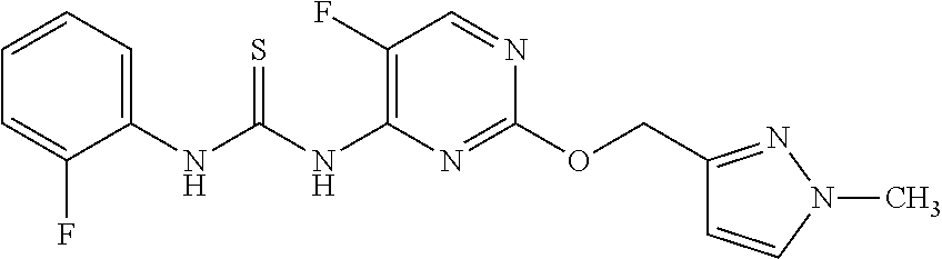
C1(F)=C(NC(NC2=CC=CC=C2F)=S)N=C(OCC2=NN(C)C=C2)N=C1
